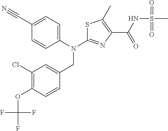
S1C(N(C2=CC=C(C#N)C=C2)CC2=CC(Cl)=C(OC(F)(F)F)C=C2)=NC(C(NS(=O)(=O)C)=O)=C1C
